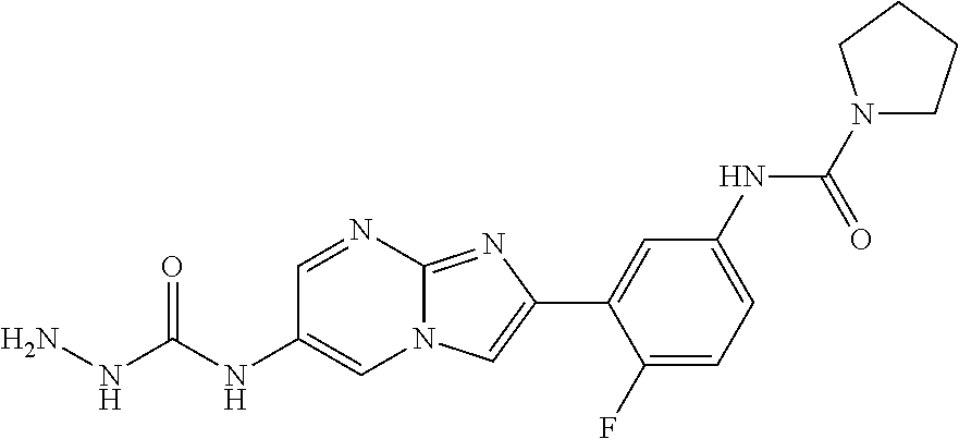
C1=NC2=NC(C3=CC(NC(N4CCCC4)=O)=CC=C3F)=CN2C=C1NC(NN)=O
